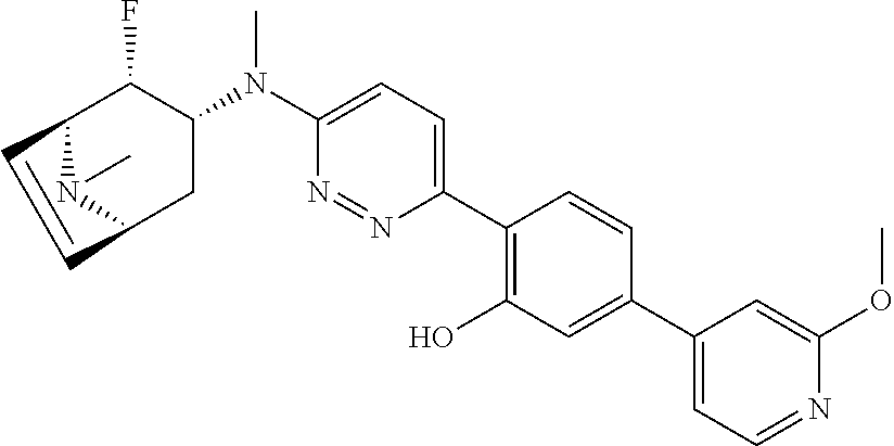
C12N(C)C(CC(N(C3=CC=C(C4=C(O)C=C(C5=CC=NC(OC)=C5)C=C4)N=N3)C)C1F)C=C2
